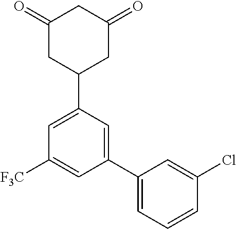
C1(=O)CC(C2=CC([F3C])=CC(C3=CC=CC(Cl)=C3)=C2)CC(=O)C1
